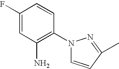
C1(F)=CC(N)=C(N2C=CC(C)=N2)C=C1
